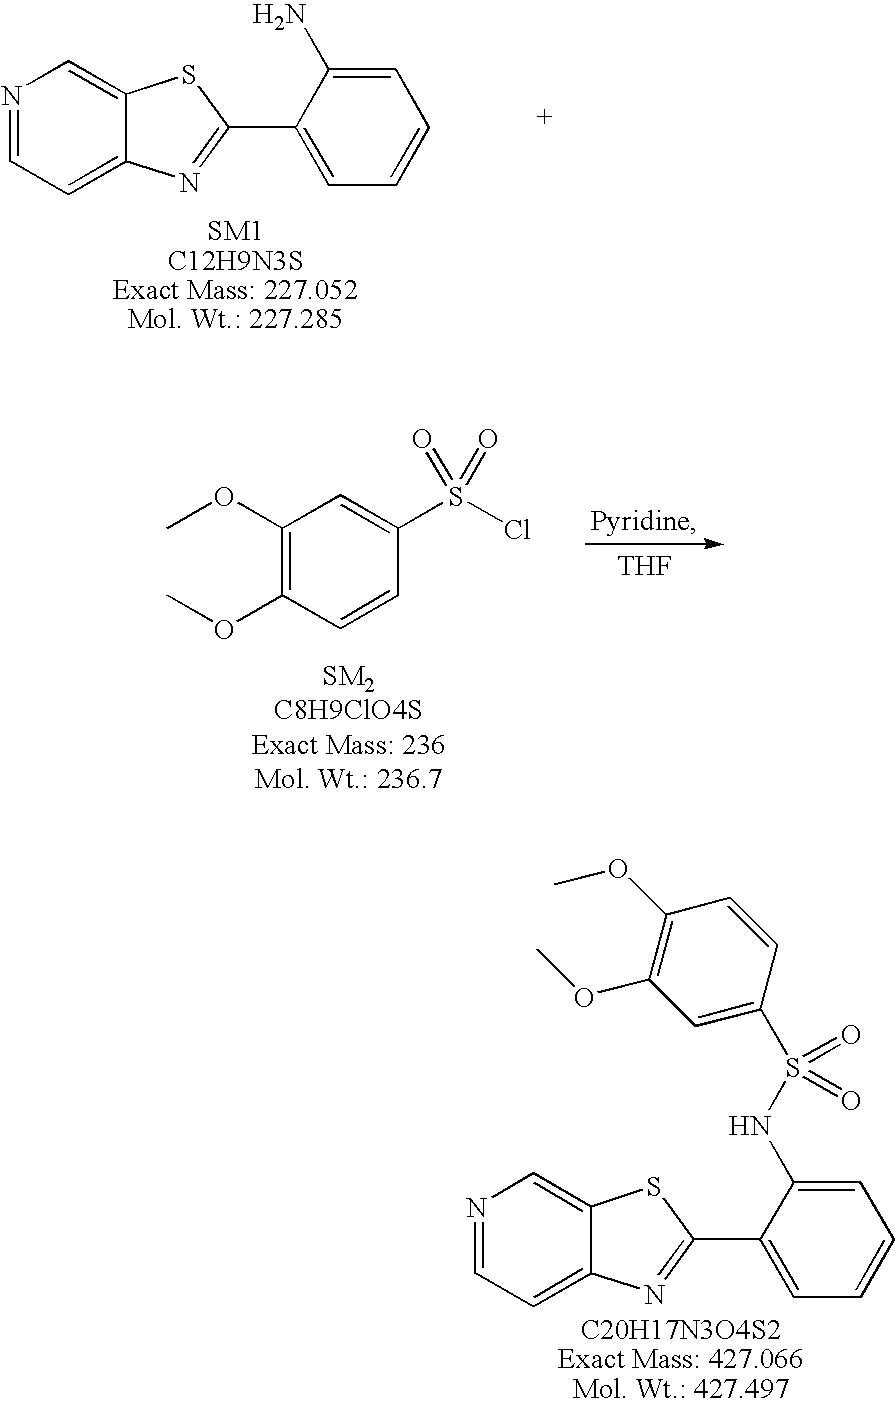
N1=CC=C2C(=C1)SC(C1=CC=CC=C1N)=N2.C1(OC)=C(OC)C=CC(S(Cl)(=O)=O)=C1.[THF].N1=CC=C2C(=C1)SC(C1=CC=CC=C1NS(=O)(=O)C1=CC(OC)=C(OC)C=C1)=N2
